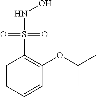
C1=CC=CC(OC(C)C)=C1S(NO)(=O)=O
